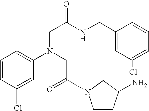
C1=CC(Cl)=CC(N(CC(=O)N2CCC(N)C2)CC(=O)NCC2=CC(Cl)=CC=C2)=C1
